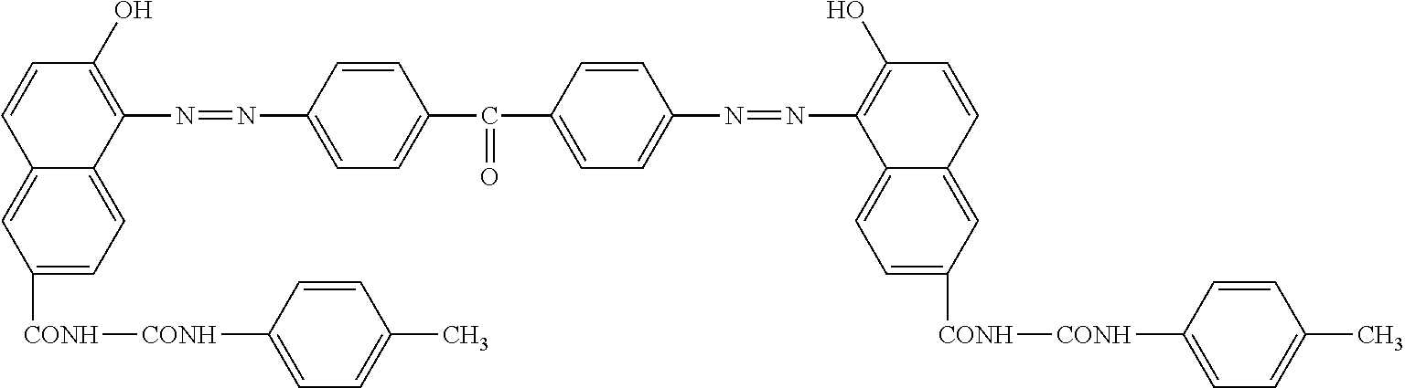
C1([CONH][CONH]C2=CC=C(C)C=C2)=CC=C2C(=C1)C=CC(O)=C2N=NC1=CC=C(C(C2=CC=C(N=NC3=C(O)C=CC4=CC([CONH][CONH]C5=CC=C(C)C=C5)=CC=C43)C=C2)=O)C=C1
